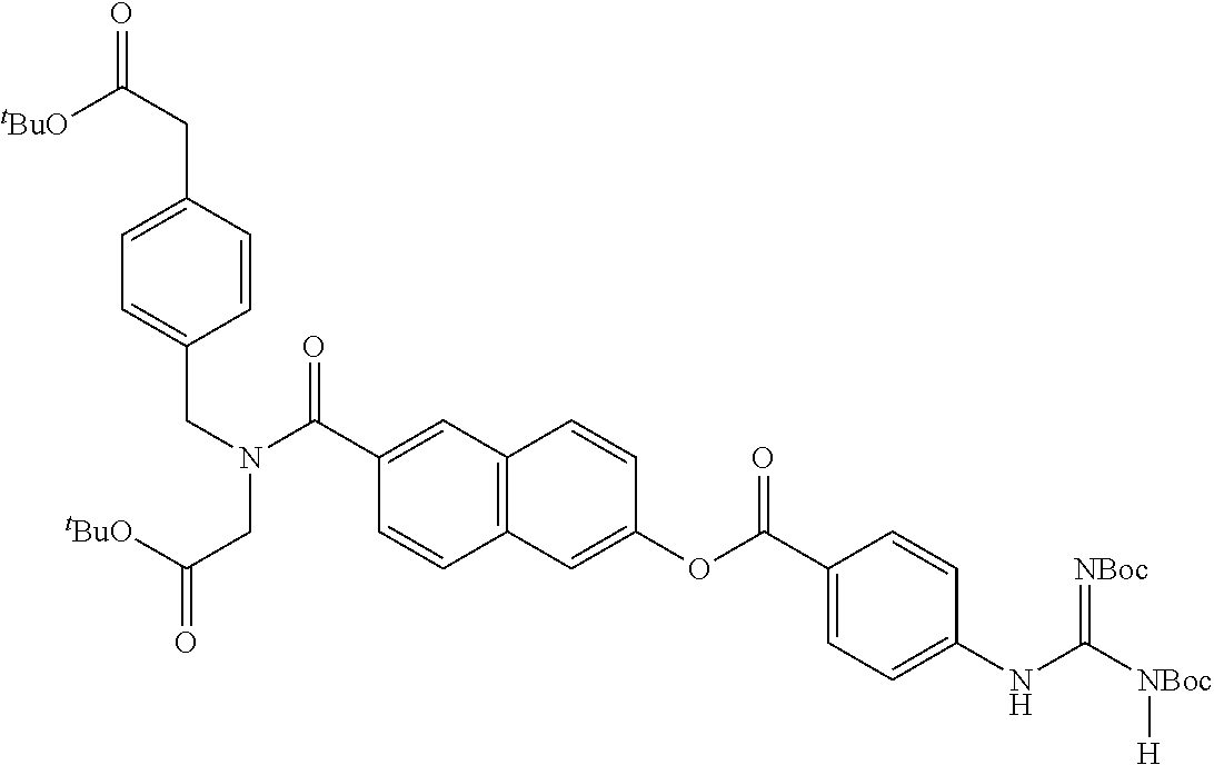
C1=C(C(=O)N(CC2=CC=C(CC([tBuO])=O)C=C2)CC([tBuO])=O)C=CC2=C1C=CC(OC(C1=CC=C(NC([NBoc][H])=[NBoc])C=C1)=O)=C2
